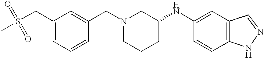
N1(CC2=CC(CS(=O)(=O)C)=CC=C2)CCCC(NC2=CC3=C(C=C2)NN=C3)C1
